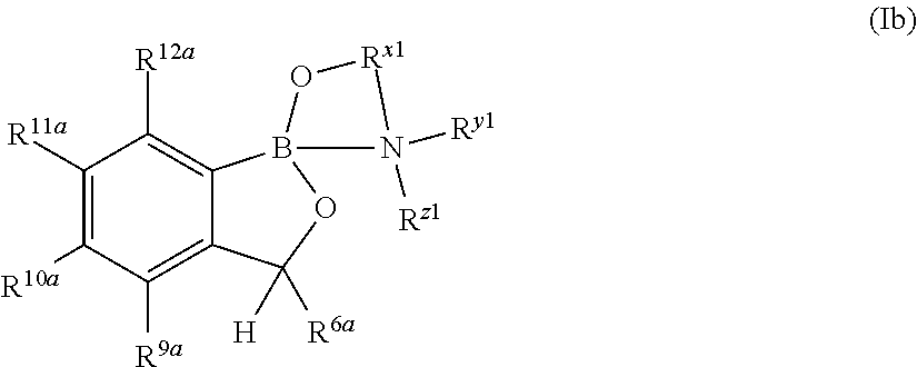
C1([R11a])=C([R10a])C([R9a])=C2C(=C1[R12a])B1(OC2([R6a])[H])O[Rx1]N1([Rz1])[Ry1]
